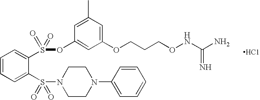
C1=C(S(=O)(=O)N2CCN(C3=CC=CC=C3)CC2)C(S(=O)(OC2=CC(OCCCONC(=N)N)=CC(C)=C2)=O)=CC=C1
